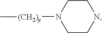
C1CN([(CH2)y]C)CCN1
